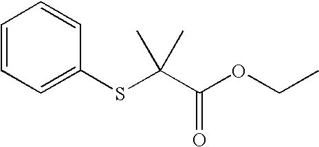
C1=CC=C(SC(C(=O)OCC)(C)C)C=C1
